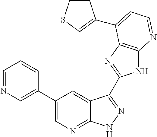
C1=NC=C(C2=CN=C3C(=C2)C(C2=NC4=C(N2)N=CC=C4C2=CSC=C2)=NN3)C=C1
